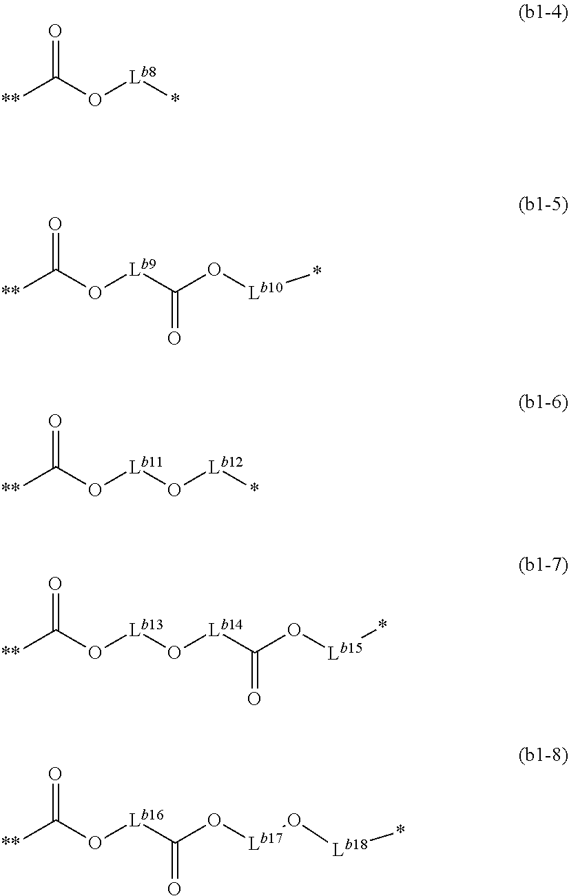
O=C(O[Lb8]*)[**].O=C(O[Lb9]C(O[Lb10]*)=O)[**].O=C(O[Lb11]O[Lb12]*)[**].O=C(O[Lb13]O[Lb14]C(=O)O[Lb15]*)[**].O=C(O[Lb16]C(=O)O[Lb17]O[Lb18]*)[**]
